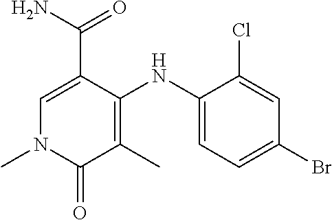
C1=C(C(N)=O)C(NC2=CC=C(Br)C=C2Cl)=C(C)C(=O)N1C
